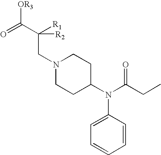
C1CC(N(C2=CC=CC=C2)C(CC)=O)CCN1CC(C([OR3])=O)([R2])[R1]
